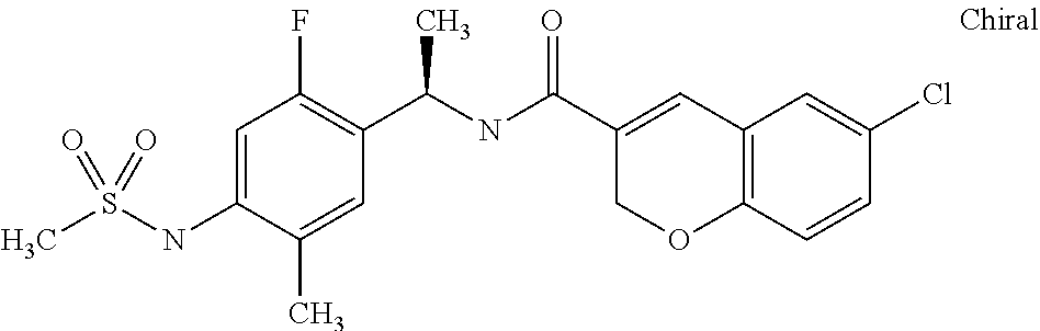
C1=C(NS(C)(=O)=O)C(C)=CC(C(NC(C2=CC3=C(OC2)C=CC(Cl)=C3)=O)C)=C1F
